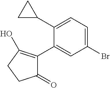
C1(C2CC2)=CC=C(Br)C=C1C1=C(O)CCC1=O
